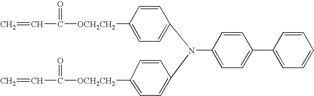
C=CC(=O)[OCH2CH2]C1=CC=C(N(C2=CC=C([OCH2CH2]C(C=C)=O)C=C2)C2=CC=C(C3=CC=CC=C3)C=C2)C=C1
